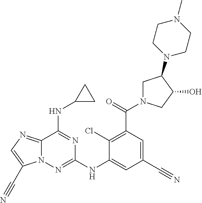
C12=NC=C(C#N)N1N=C(NC1=CC(C#N)=CC(C(=O)N3CC(N4CCN(C)CC4)C(O)C3)=C1Cl)N=C2NC1CC1
